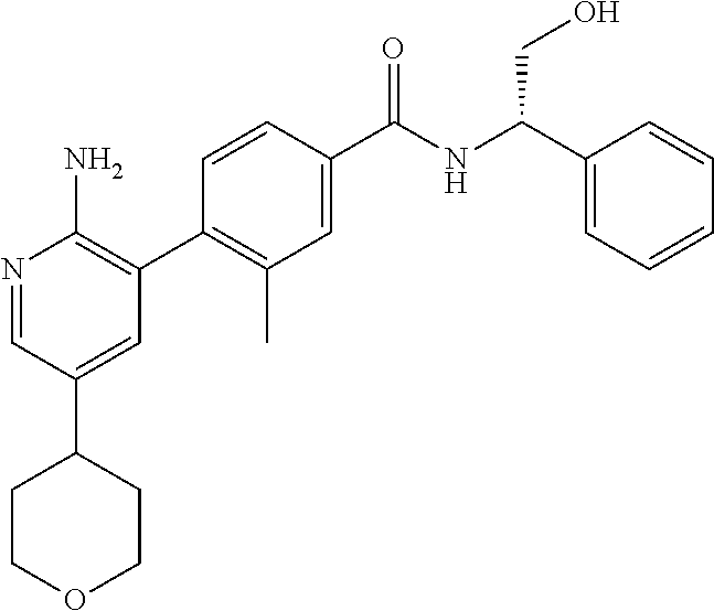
N1=CC(C2CCOCC2)=CC(C2=C(C)C=C(C([NH]C(C3=CC=CC=C3)CO)=O)C=C2)=C1N
